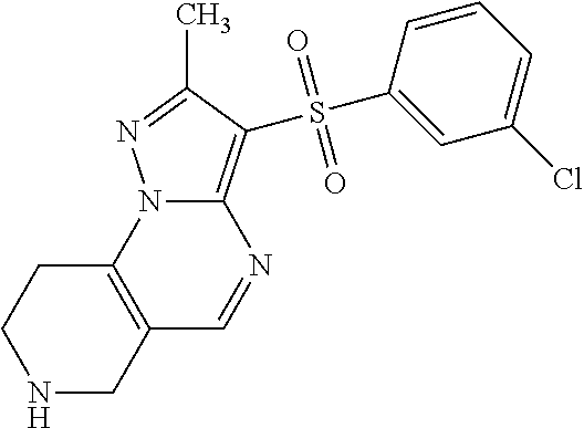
N1CC2=C(CC1)N1C(=C(S(C3=CC(Cl)=CC=C3)(=O)=O)C(C)=N1)N=C2
